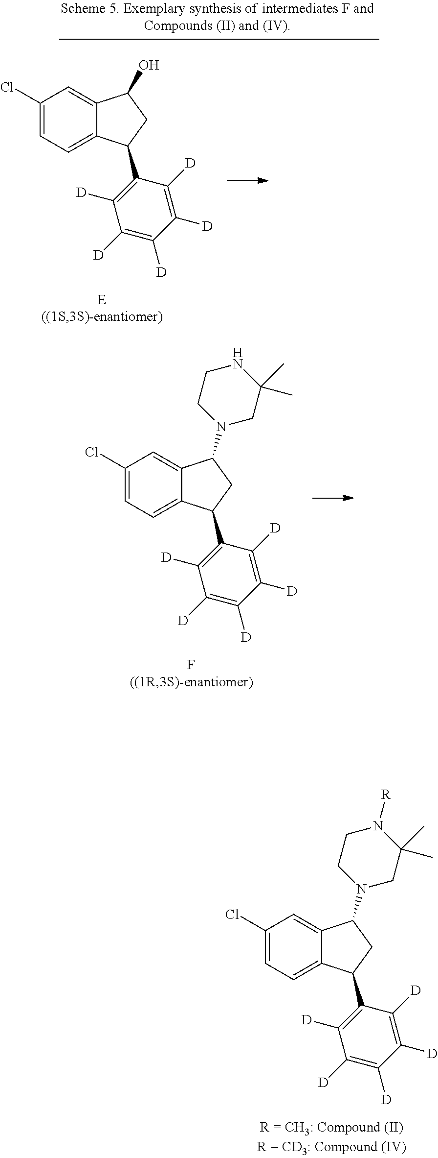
C1(Cl)=CC=C2C(=C1)C(N1CC(C)(C)N([R])CC1)CC2C1=C([D])C([D])=C([D])C([D])=C1[D].C1(Cl)=CC=C2C(=C1)C(N1CC(C)(C)NCC1)CC2C1=C([D])C([D])=C([D])C([D])=C1[D].C1(Cl)=CC=C2C(=C1)C(O)CC2C1=C([D])C([D])=C([D])C([D])=C1[D]
